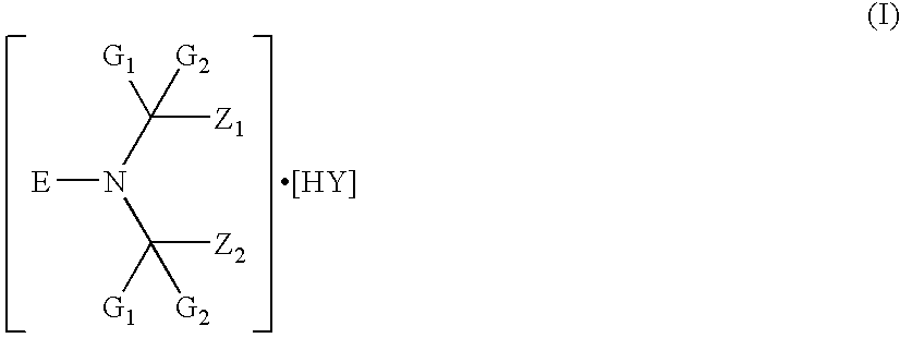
[E]N(C([Z2])([G1])[G2])C([Z1])([G1])[G2].[[HY]]
